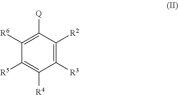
C1([R6])=C([Q])C([R2])=C([R3])C([R4])=C1[R5]
